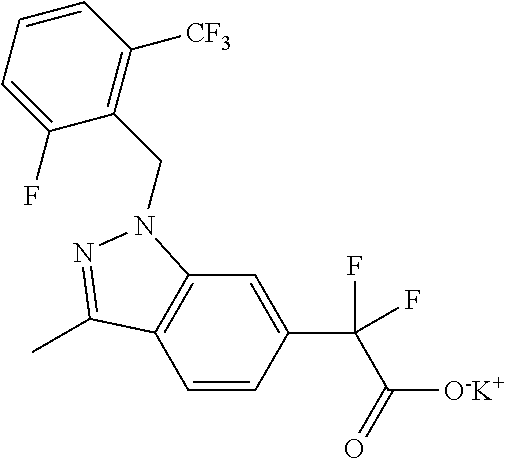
C1=CC(C(F)(C(=O)[O-K+])F)=CC2=C1C(C)=NN2CC1=C([CF3])C=CC=C1F
